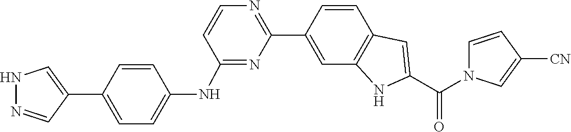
C1=CC2=C(NC(C(=O)N3C=CC([CN])=C3)=C2)C=C1C1=NC=CC(NC2=CC=C(C3=CNN=C3)C=C2)=N1
